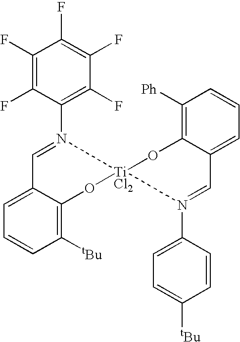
C1(F)=C(F)C(N2=CC3=CC=CC([tBu])=C3O[TiCl2]23N(C2=CC=C([tBu])C=C2)=CC2=CC=CC([Ph])=C2O3)=C(F)C(F)=C1F
